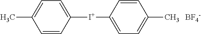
C1=CC([I+]C2=CC=C(C)C=C2)=CC=C1C.[BF4-]
